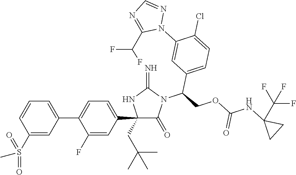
C1(C2=CC=C(C3=CC=CC(S(=O)(=O)C)=C3)C(F)=C2)(CC(C)(C)C)C(=O)N(C(COC(NC2(C(F)(F)F)CC2)=O)C2=CC=C(Cl)C(N3N=CN=C3C(F)F)=C2)C(=N)N1
